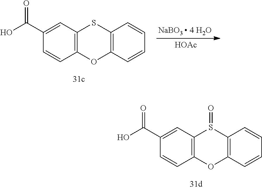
C12=C(C=CC=C1)OC1=C(S2)C=C(C(O)=O)C=C1.[HOAc].C12=C(C=CC=C1)OC1=C(S2=O)C=C(C(O)=O)C=C1
